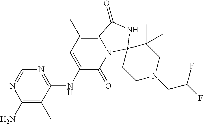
N1=C(NC2=CC(C)=C3N(C2=O)C2(NC3=O)CCN(CC(F)F)CC2(C)C)C(C)=C(N)N=C1
